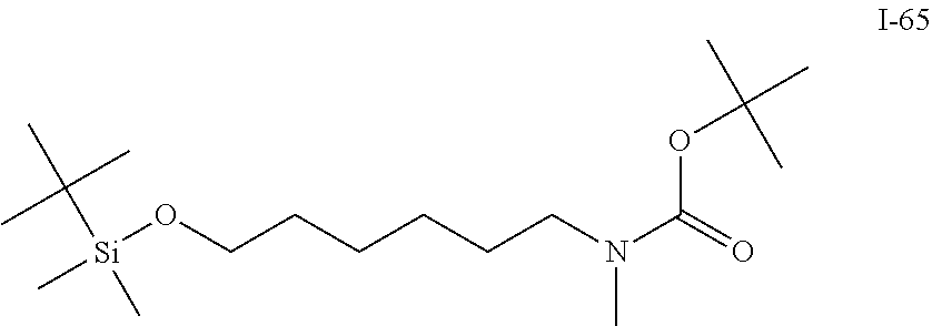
[Si](OCCCCCCN(C(=O)OC(C)(C)C)C)(C)(C)C(C)(C)C
